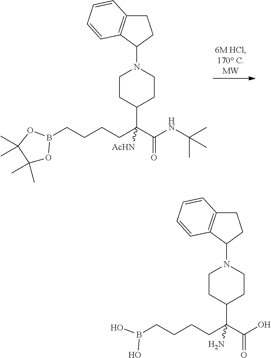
C1=CC2=C(C(N3CCC(C(C(NC(C)(C)C)=O)(CCCCB4OC(C)(C)C(C)(C)O4)[AcHN])CC3)CC2)C=C1.C1=CC2=C(C(N3CCC(C(C(O)=O)(CCCCB(O)O)N)CC3)CC2)C=C1
